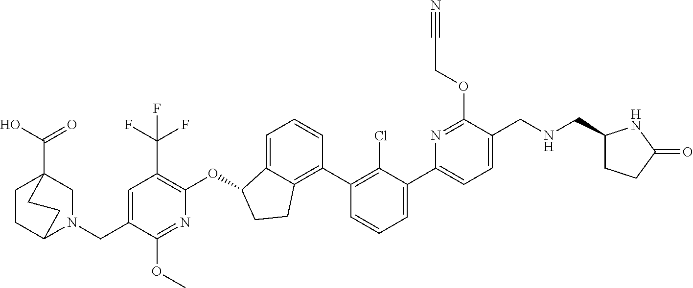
C1=C(C2=CC=CC(C3=C4C(=CC=C3)C(OC3=C(C(F)(F)F)C=C(CN5C6CCC(C(O)=O)(C5)CC6)C(OC)=N3)CC4)=C2Cl)N=C(OCC#N)C(CNCC2CCC(=O)N2)=C1
